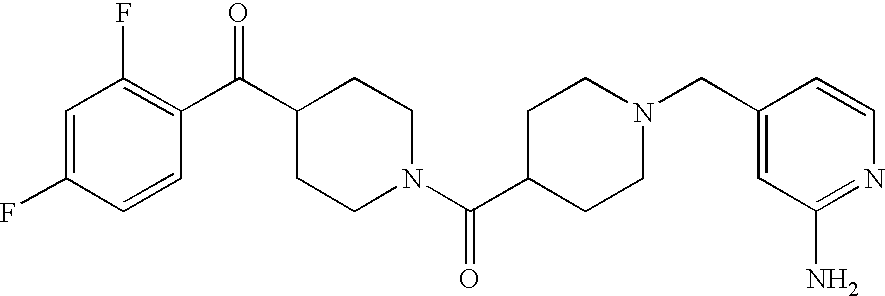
C1=C(F)C=CC(C(=O)C2CCN(C(=O)C3CCN(CC4=CC(N)=NC=C4)CC3)CC2)=C1F
